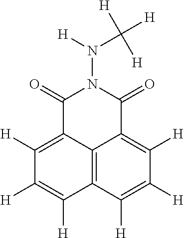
C1(=O)C2=C([H])C([H])=C([H])C3=C2C(=C([H])C([H])=C3[H])C(=O)N1N([H])C([H])([H])[H]
